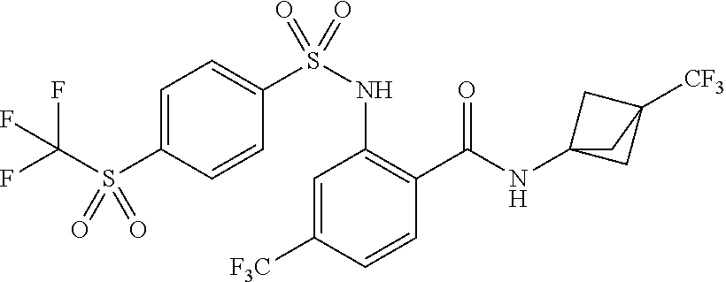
C1=C([F3C])C=CC(C(=O)NC23CC([CF3])(C2)C3)=C1NS(C1=CC=C(S(C(F)(F)F)(=O)=O)C=C1)(=O)=O
